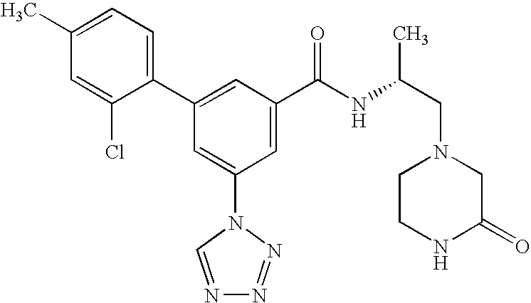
C1(C2=CC(C(NC(CN3CCNC(=O)C3)C)=O)=CC(N3C=NN=N3)=C2)=CC=C(C)C=C1Cl
